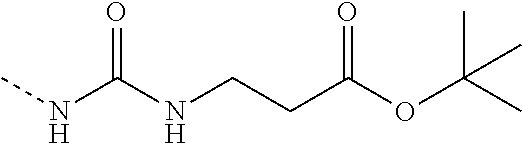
CNC(NCCC(OC(C)(C)C)=O)=O
